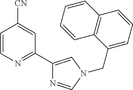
C1=CN=C(C2=CN(CC3=CC=CC4=C3C=CC=C4)C=N2)C=C1[CN]
